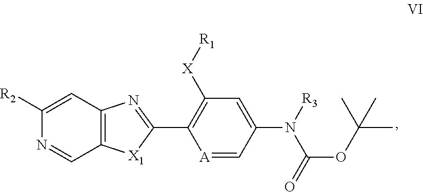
C1([R2])=CC2=C(C=N1)[X1]C(C1=C([X][R1])C=C(N([R3])C(=O)OC(C)(C)C)C=[A]1)=N2
